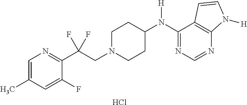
C1(N(C2CCN(CC(C3=NC=C(C)C=C3F)(F)F)CC2)[H])=NC=NC2=C1C=CN2[H].Cl
